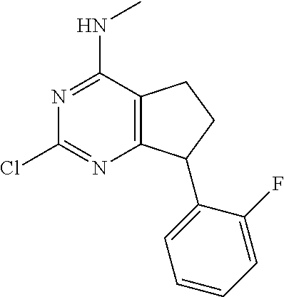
N1=C(NC)C2=C(N=C1Cl)C(C1=CC=CC=C1F)CC2
